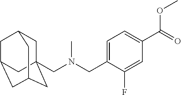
C1C2(CN(CC3=CC=C(C(=O)OC)C=C3F)C)CC3CC(CC1C3)C2
